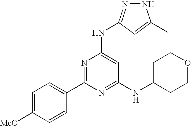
N1N=C(NC2=CC(NC3CCOCC3)=NC(C3=CC=C([MeO])C=C3)=N2)C=C1C
